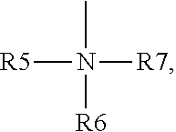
N([R5])([R7])(C)[R6]
